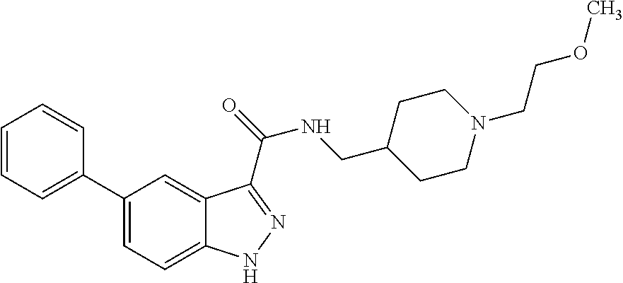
C1(C2=CC=CC=C2)=CC=C2C(=C1)C(C(=O)NCC1CCN(CCOC)CC1)=NN2
